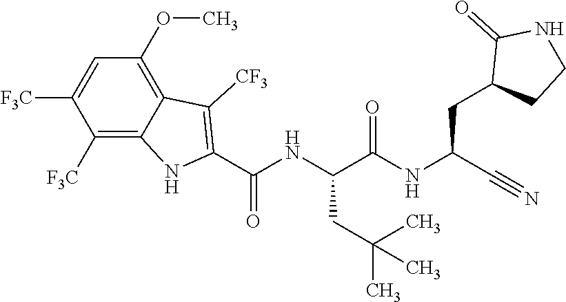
O=C(NC(C#N)CC1CCNC1=O)C(NC(C1=C([CF3])C2=C(OC)C=C([F3C])C([F3C])=C2N1)=O)CC(C)(C)C
